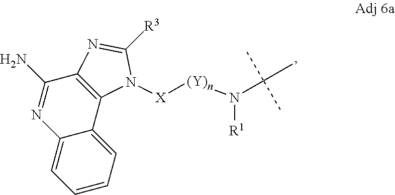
C1(N)=NC2=CC=CC=C2C2=C1N=C([R3])N2[X][(Y)n]N([R1])C(C)(C)C
